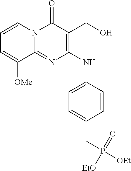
C12=NC(NC3=CC=C(CP(=O)([EtO])[OEt])C=C3)=C(CO)C(=O)N1C=CC=C2[OMe]
